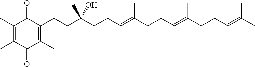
C1(CCC(CCC=C(CCC=C(CCC=C(C)C)C)C)(C)O)=C(C)C(=O)C(C)=C(C)C1=O
